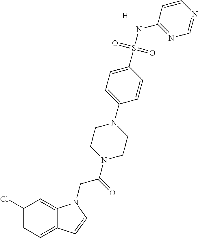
C1(Cl)=CC=C2C(=C1)N(CC(=O)N1CCN(C3=CC=C(S(NC4=NC=NC=C4)(=O)=O)C=C3)CC1)C=C2.[H]
